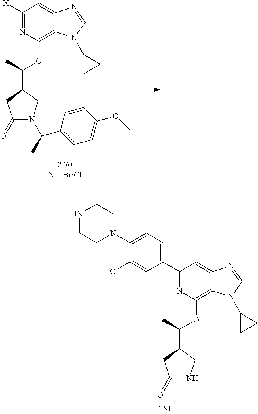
[X]C1=NC(OC(C)C2CN(C(C)C3=CC=C(OC)C=C3)C(=O)C2)=C2C(=C1)N=CN2C1CC1.N1CCN(C2=CC=C(C3=NC(OC(C)C4CNC(=O)C4)=C4C(=C3)N=CN4C3CC3)C=C2OC)CC1
